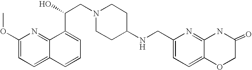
C1(OC)=CC=C2C(=N1)C(C(CN1CCC(NCC3=CC=C4C(=N3)NC(=O)CO4)CC1)O)=CC=C2
